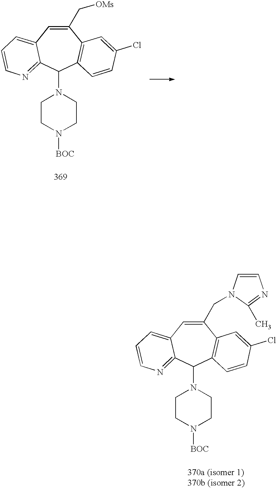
C1(C[OMs])=CC2=CC=CN=C2C(N2CCN([BOC])CC2)C2=C1C=C(Cl)C=C2.C1(CN2C=CN=C2C)=CC2=CC=CN=C2C(N2CCN([BOC])CC2)C2=C1C=C(Cl)C=C2
